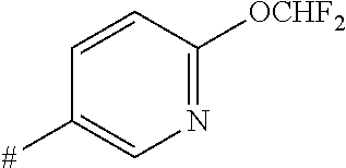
C1=CC([OCHF2])=NC=C1[#]
